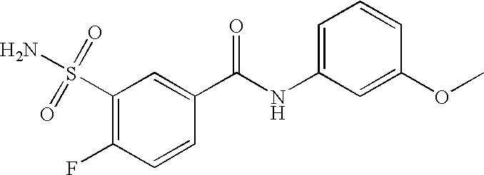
NS(C1=C(F)C=CC(C(NC2=CC=CC(OC)=C2)=O)=C1)(=O)=O
